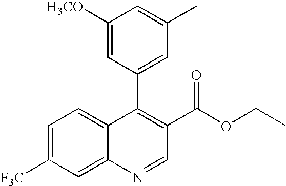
C1([H3CO])=CC(C2=C(C(=O)OCC)C=NC3=CC([F3C])=CC=C23)=CC(C)=C1
